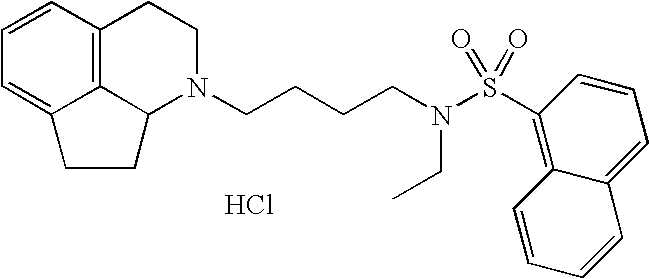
C12=C3C=CC=C1CCC2N(CCCCN(S(C1=C2C(=CC=C1)C=CC=C2)(=O)=O)CC)CC3.Cl
